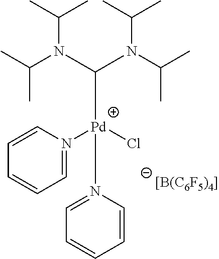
[Pd](N1=CC=CC=C1)(Cl)(C(N(C(C)C)C(C)C)N(C(C)C)C(C)C)N1=CC=CC=C1.[[B(C6F5)4]]
